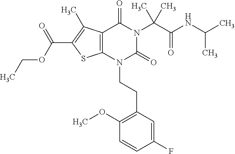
C12=C(C(C)=C(C(OCC)=O)S1)C(=O)N(C(C(=O)NC(C)C)(C)C)C(=O)N2CCC1=C(OC)C=CC(F)=C1
